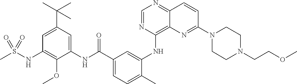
C1=NC(NC2=CC(C(NC3=CC(C(C)(C)C)=CC(NS(C)(=O)=O)=C3OC)=O)=CC=C2C)=C2C(=N1)C=CC(N1CCN(CCOC)CC1)=N2
